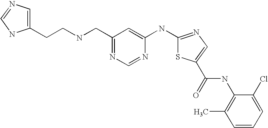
C1(CNCCC2=CN=CN2)=NC=NC(NC2=NC=C(C(=O)NC3=C(C)C=CC=C3Cl)S2)=C1
